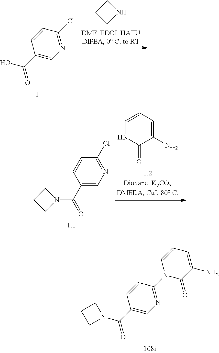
C1(C(=O)O)=CN=C(Cl)C=C1.C1CCN1.C1(C(=O)N2CCC2)=CN=C(Cl)C=C1.C1=CC=C(N)C(=O)N1.C1(C(=O)N2CCC2)=CN=C(N2C(=O)C(N)=CC=C2)C=C1
